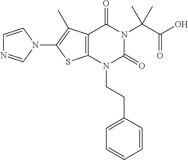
C12=C(N(CCC3=CC=CC=C3)C(=O)N(C(C(O)=O)(C)C)C1=O)SC(N1C=CN=C1)=C2C
